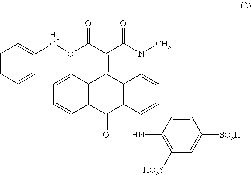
C12=C(C=CC=C1)C1=C(C(OCC3=CC=CC=C3)=O)C(=O)N(C)C3=CC=C(NC4=C([HO3S])C=C([SO3H])C=C4)C(=C13)C2=O
